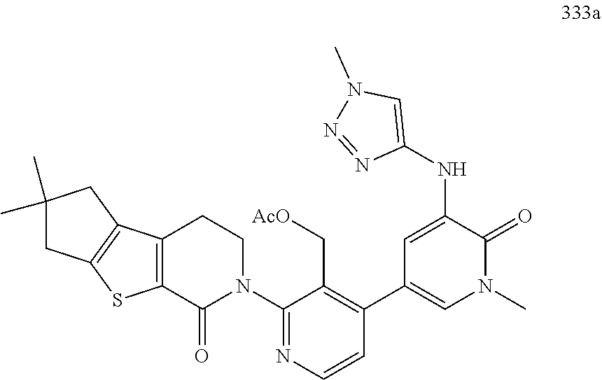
N(C1=CC(C2=C(C[AcO])C(N3CCC4=C(C3=O)SC3=C4CC(C)(C)C3)=NC=C2)=CN(C)C1=O)C1=CN(C)N=N1
